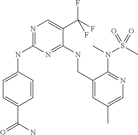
C1=CC(NC2=NC=C(C(F)(F)F)C(NCC3=CC(C)=CN=C3N(C)S(=O)(C)=O)=N2)=CC=C1C(N)=O
